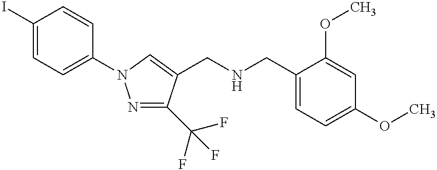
C1(I)=CC=C(N2N=C(C(F)(F)F)C(CNCC3=CC=C(OC)C=C3OC)=C2)C=C1
